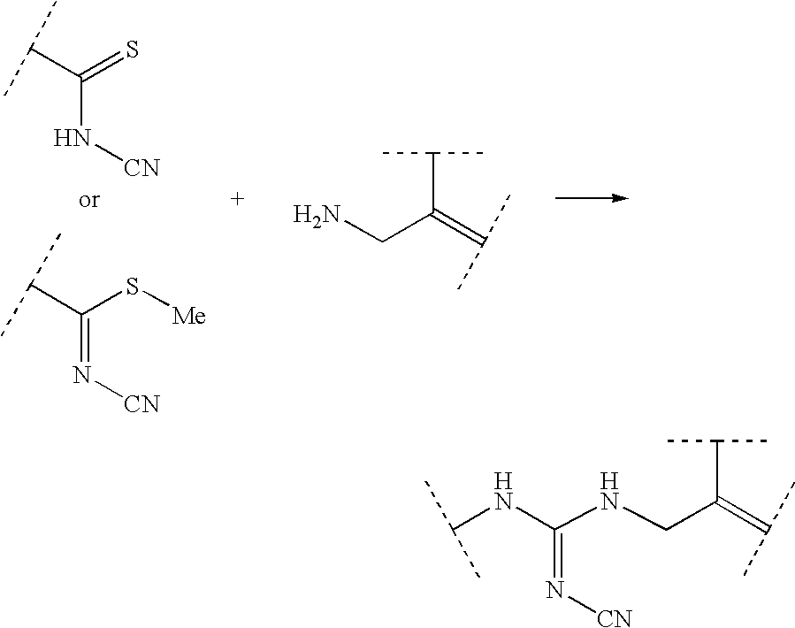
C(N[CN])(C(C)C)=S.C(=N[CN])(C(C)C)S[Me].C(C(C)C)(=C(C)C)CN.C(=N[CN])(NC(C)C)NCC(C(C)C)=C(C)C
